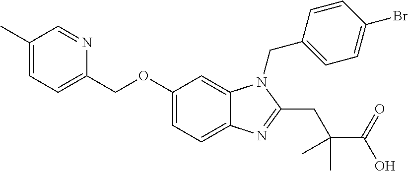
C1(OCC2=CC=C(C)C=N2)=CC=C2C(=C1)N(CC1=CC=C(Br)C=C1)C(CC(C(=O)O)(C)C)=N2
